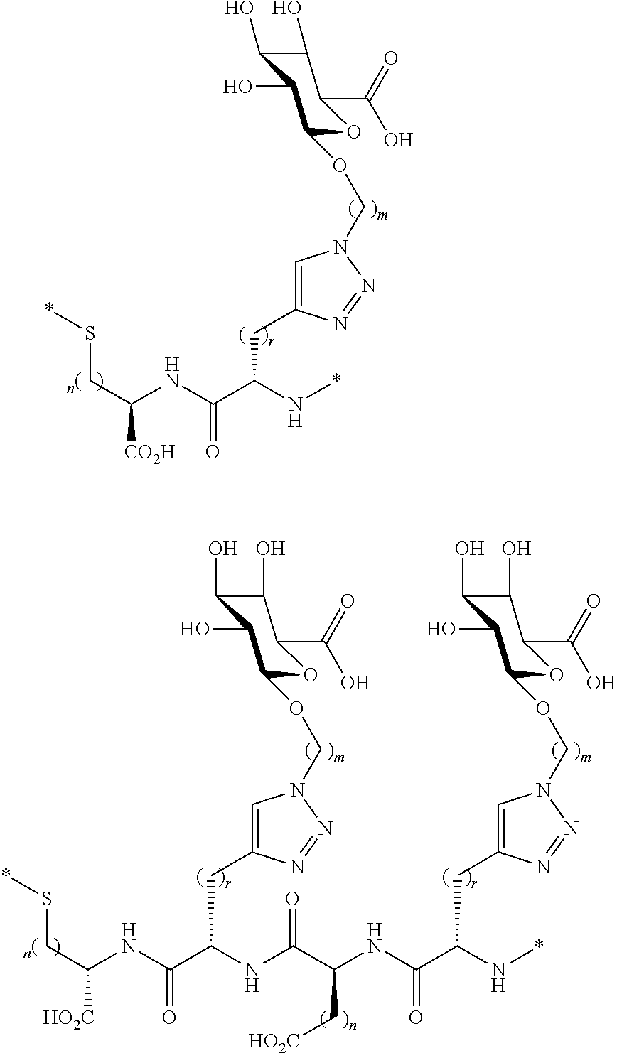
*SCC(NC(C(N*)CC1=CN(COC2OC(C(=O)O)C(O)C(O)C2O)N=N1)=O)[CO2H].*SCC(NC(C(NC(C(NC(=O)C(N*)CC1=CN(COC2OC(C(=O)O)C(O)C(O)C2O)N=N1)C[HO2C])=O)CC1=CN(COC2OC(C(=O)O)C(O)C(O)C2O)N=N1)=O)[HO2C]
